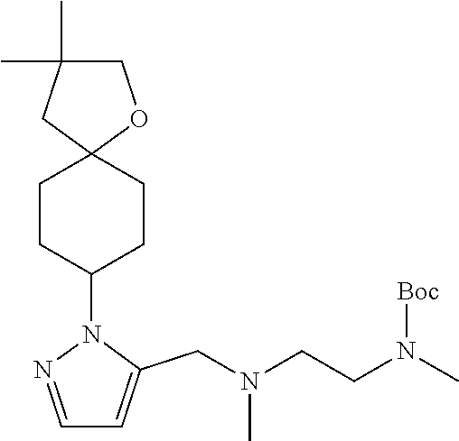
C1CC(N2N=CC=C2CN(CCN(C)[Boc])C)CCC12OCC(C)(C)C2
